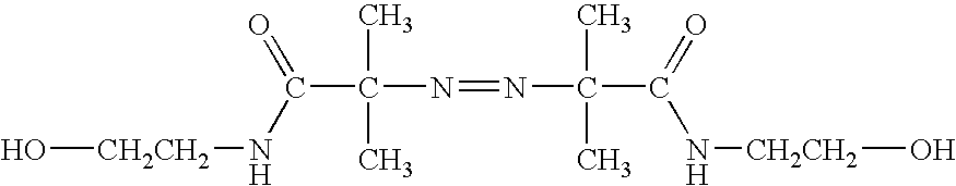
O[CH2CH2]NC(=O)C(C)(C)N=NC(C(N[CH2CH2]O)=O)(C)C
